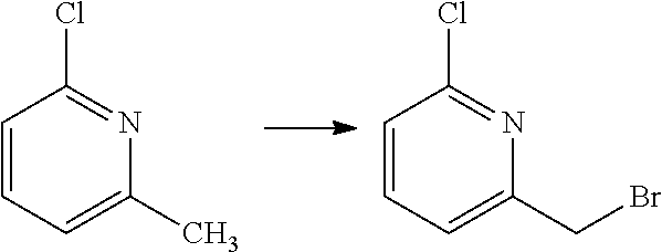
C1=CC=C(C)N=C1Cl.C1=CC=C(CBr)N=C1Cl
